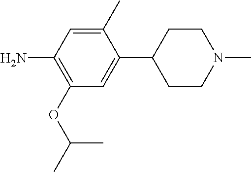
C1(OC(C)C)=C(N)C=C(C)C(C2CCN(C)CC2)=C1
